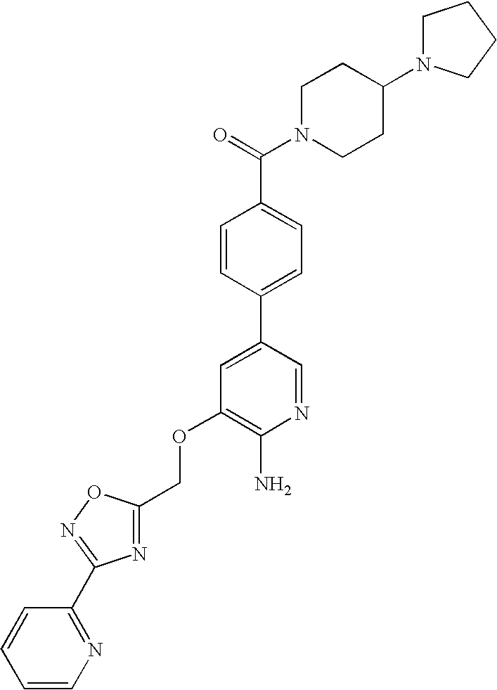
C(OC1=C(N)N=CC(C2=CC=C(C(=O)N3CCC(N4CCCC4)CC3)C=C2)=C1)C1=NC(C2=NC=CC=C2)=NO1
